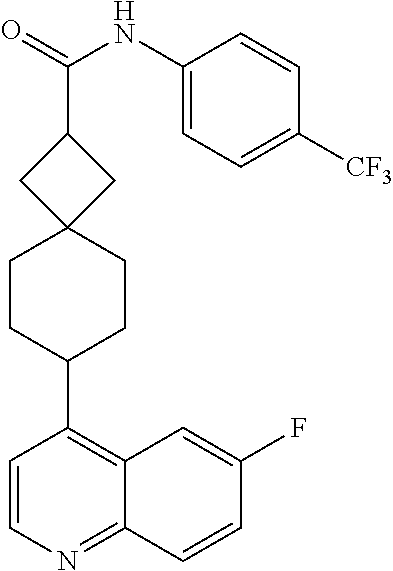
C1=CN=C2C(=C1C1CCC3(CC1)CC(C(=O)NC1=CC=C([CF3])C=C1)C3)C=C(F)C=C2
